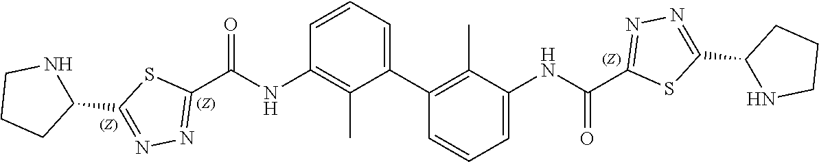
N1=C(C2NCCC2)SC(C(NC2=C(C)C(C3=C(C)C(NC(=O)C4=NN=C(C5NCCC5)S4)=CC=C3)=CC=C2)=O)=N1
